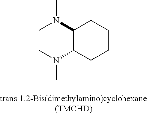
CN(C)C1C(N(C)C)CCCC1
